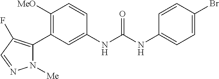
C1([MeO])=C(C2=C(F)C=NN2[Me])C=C(NC(NC2=CC=C(Br)C=C2)=O)C=C1
